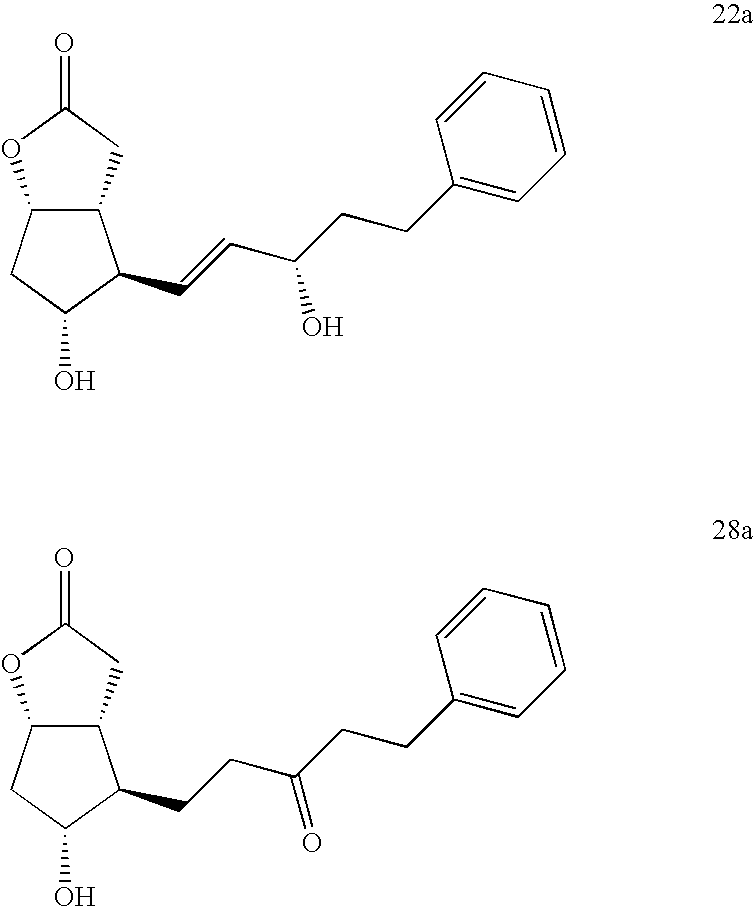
C12C(CC(=O)O1)C(C=CC(O)CCC1=CC=CC=C1)C(O)C2.C12C(CC(=O)O1)C(CCC(=O)CCC1=CC=CC=C1)C(O)C2
